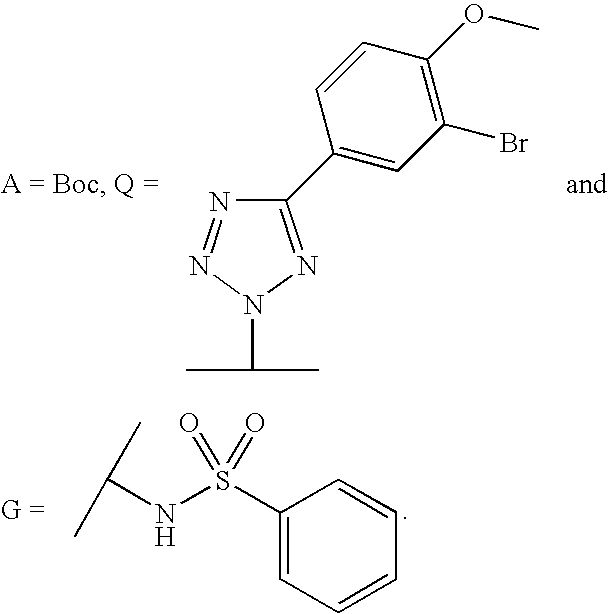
N1=NN(C(C)C)N=C1C1=CC(Br)=C(OC)C=C1.C(NS(C1=CC=CC=C1)(=O)=O)(C)C
